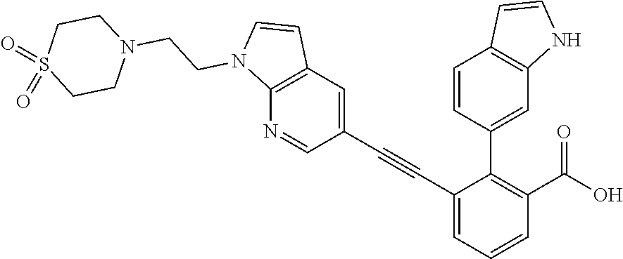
C1=C(C#CC2=CC3=C(N=C2)N(CCN2CCS(=O)(=O)CC2)C=C3)C(C2=CC3=C(C=C2)C=CN3)=C(C(O)=O)C=C1
